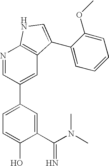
C1(C(N(C)C)=N)=CC(C2=CC3=C(N=C2)NC=C3C2=CC=CC=C2OC)=CC=C1O
